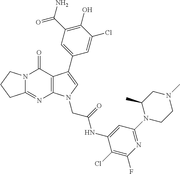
C12=NC3=C(C(=O)N1CCC2)C(C1=CC(C(N)=O)=C(O)C(Cl)=C1)=CN3CC(=O)NC1=CC(N2CCN(C)CC2C)=NC(F)=C1Cl
